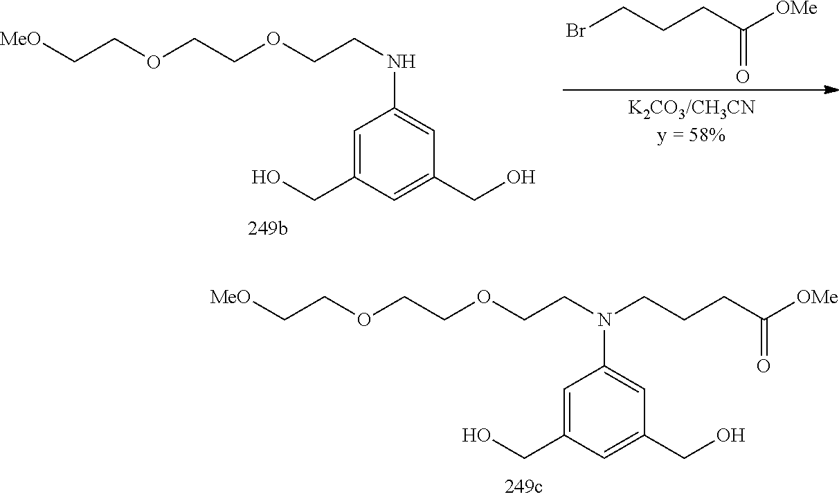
[MeO]CCOCCOCCNC1=CC(CO)=CC(CO)=C1.BrCCCC([OMe])=O.[MeO]CCOCCOCCN(C1=CC(CO)=CC(CO)=C1)CCCC([OMe])=O
